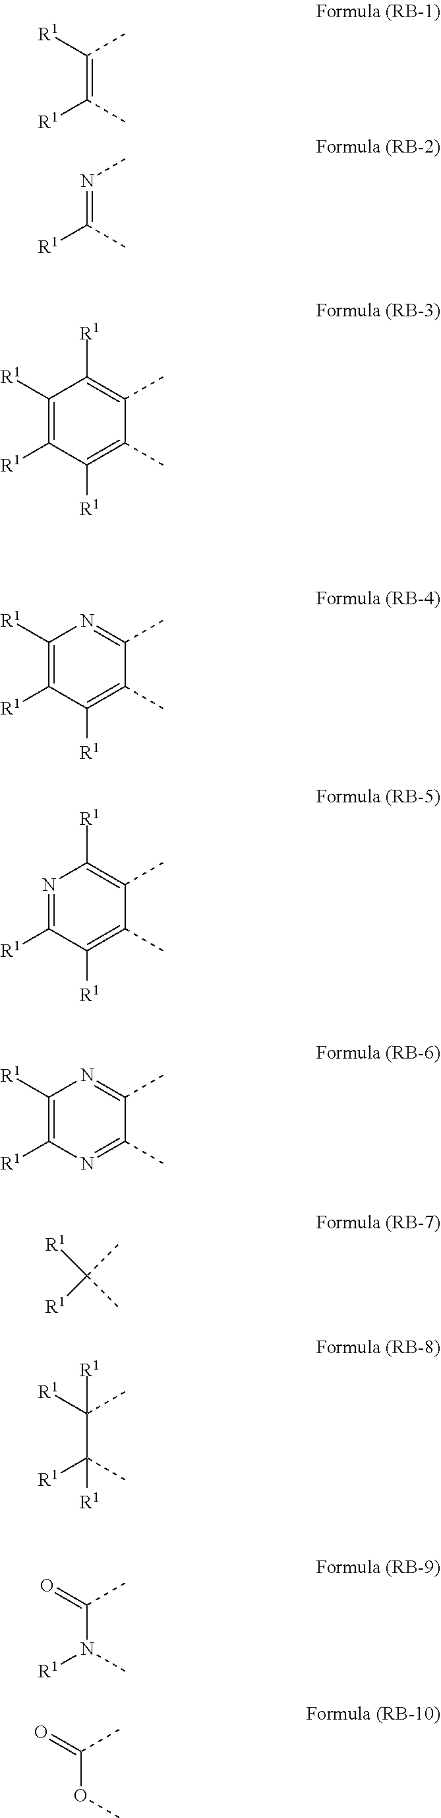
C(=C(C)[R1])([R1])C.N(=C(C)[R1])C.C1([R1])=C([R1])C([R1])=C(C)C(C)=C1[R1].C1([R1])=C([R1])C([R1])=C(C)C(C)=N1.N1=C([R1])C([R1])=C(C)C(C)=C1[R1].C1([R1])=C([R1])N=C(C)C(C)=N1.[R1]C(C)([R1])C.C(C(C)([R1])[R1])([R1])(C)[R1].C(N(C)[R1])(=O)C.C(OC)(=O)C
